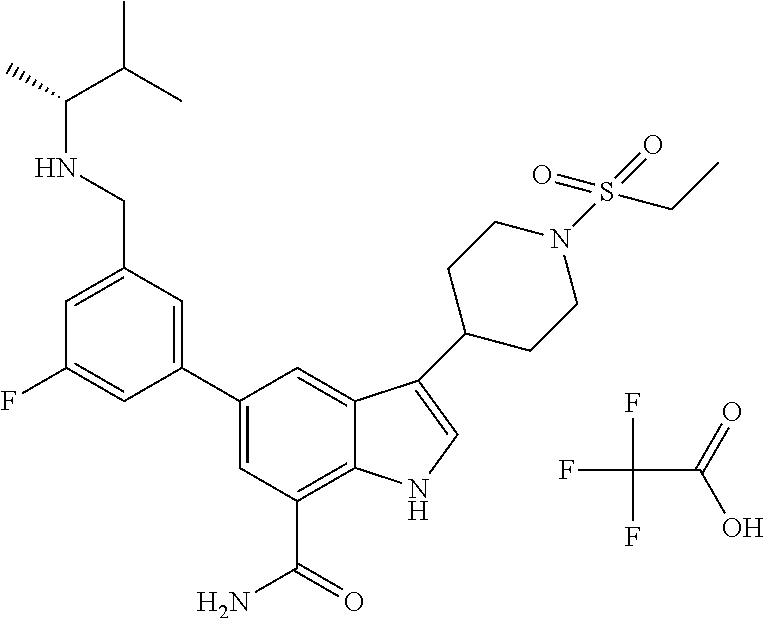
C1(C2=CC(CNC(C)C(C)C)=CC(F)=C2)=CC(C(=O)N)=C2C(=C1)C(C1CCN(S(=O)(=O)CC)CC1)=CN2.FC(F)(F)C(=O)O
